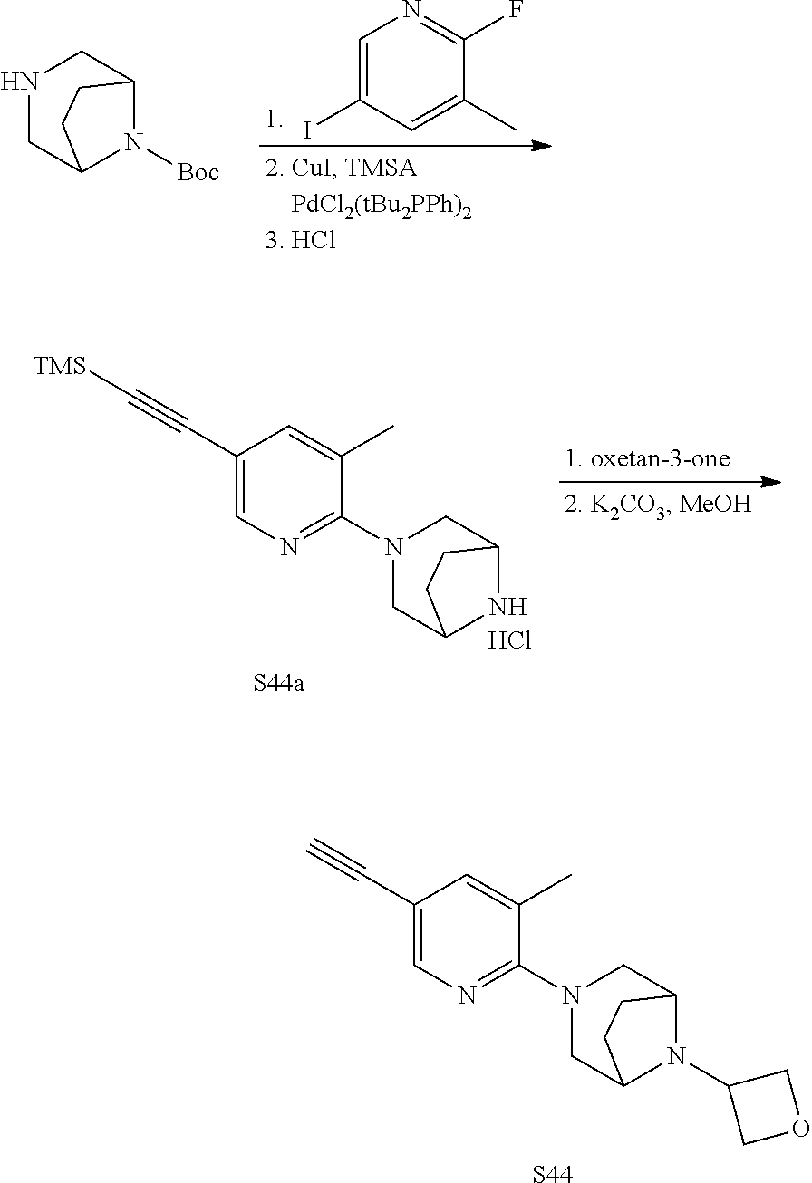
C1=C(I)C=C(C)C(F)=N1.N1CC2N([Boc])C(C1)CC2.N1(C2=NC=C(C#C[TMS])C=C2C)CC2NC(C1)CC2.Cl.N1(C2=NC=C(C#C)C=C2C)CC2N(C3COC3)C(C1)CC2.[S44]
